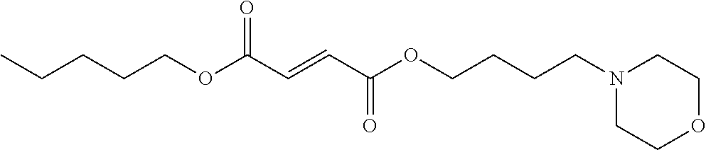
N1(CCCCOC(C=CC(OCCCCC)=O)=O)CCOCC1
